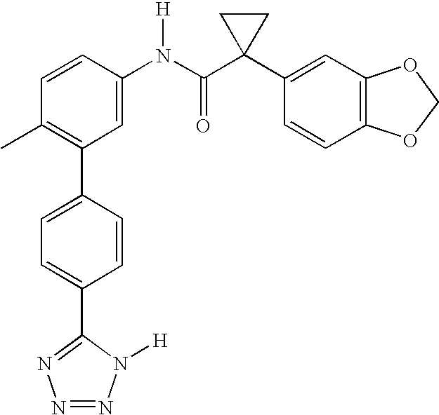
C1=CC(N(C(C2(C3=CC4=C(C=C3)OCO4)CC2)=O)[H])=CC(C2=CC=C(C3=NN=NN3[H])C=C2)=C1C
